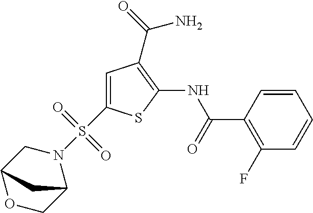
C1(NC(C2=C(F)C=CC=C2)=O)=C(C(=O)N)C=C(S(N2C3COC(C2)C3)(=O)=O)S1
